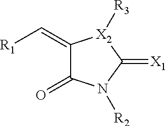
[R1]C=C1C(=O)N([R2])C(=[X1])[X2]1[R3]
